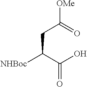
C(C(C(O)=O)[NHBoc])C(=O)[OMe]
